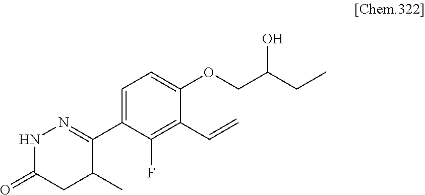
N1C(=O)CC(C)C(C2=CC=C(OCC(CC)O)C(C=C)=C2F)=N1
